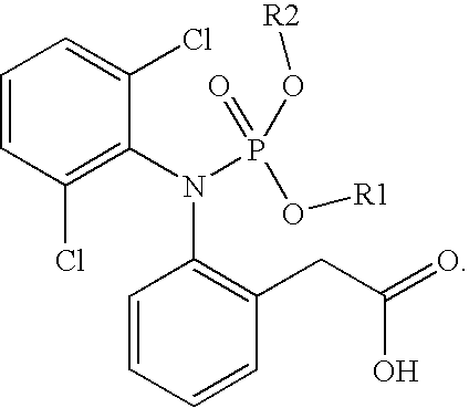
C1=CC(Cl)=C(N(P(=O)(O[R1])O[R2])C2=C(CC(O)=O)C=CC=C2)C(Cl)=C1
